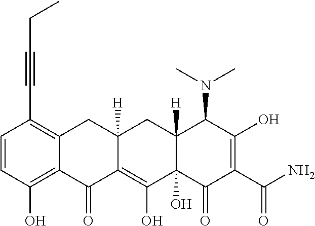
C1=CC(O)=C2C(=C1C#CCC)CC1([H])C(=C(O)C3(O)C([H])(C1)C(N(C)C)C(O)=C(C(N)=O)C3=O)C2=O
